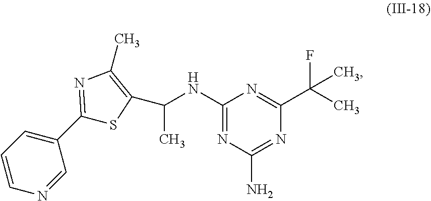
N1=CC(C2=NC(C)=C(C(C)NC3=NC(N)=NC(C(F)(C)C)=N3)S2)=CC=C1
